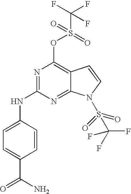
C1(NC2=NC(OS(C(F)(F)F)(=O)=O)=C3C(=N2)N(S(=O)(=O)C(F)(F)F)C=C3)=CC=C(C(=O)N)C=C1
